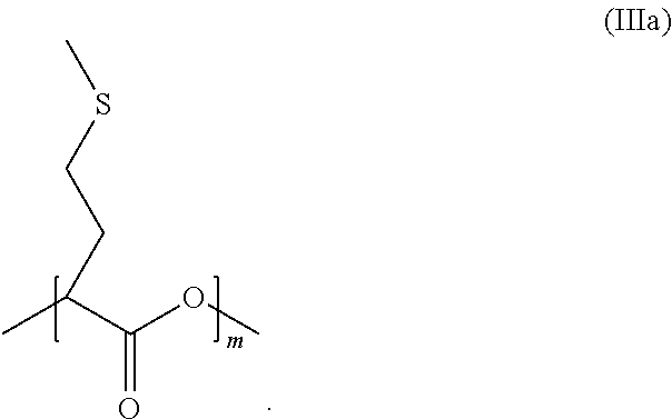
CC(C(OC)=O)CCSC
